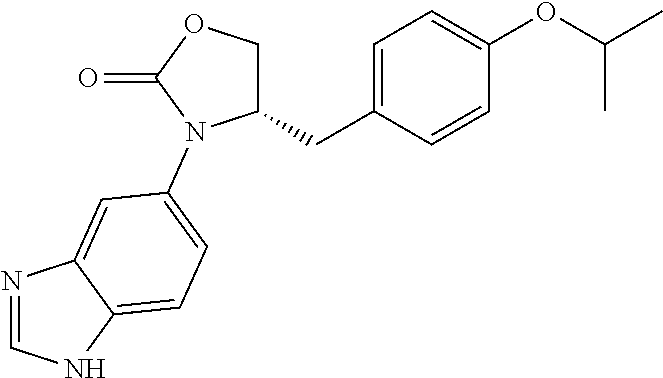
C1(CC2=CC=C(OC(C)C)C=C2)COC(=O)N1C1=CC=C2NC=NC2=C1
